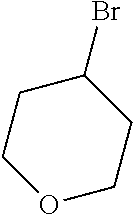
O1CCC(Br)CC1
